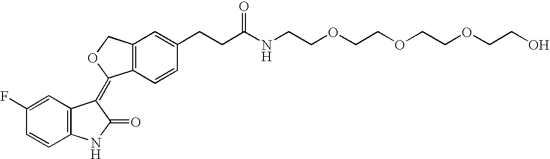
C1=C(F)C=CC2=C1C(=C1C3=C(C=C(CCC(NCCOCCOCCOCCO)=O)C=C3)CO1)C(=O)N2
